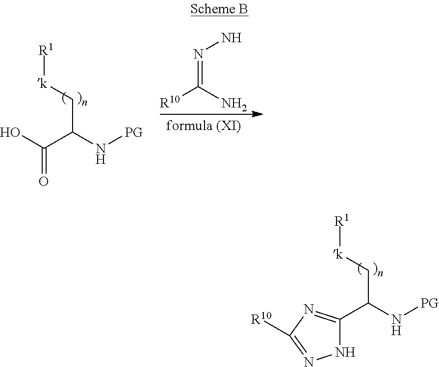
C1(C(N[PG])C[k][R1])=NC([R10])=NN1.OC(C(N[PG])C[k][R1])=O.[R10]C(N)=NN
